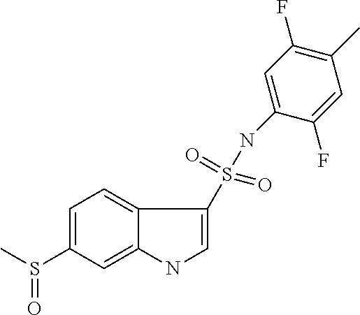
C1=C(S(C)=O)C=C2C(=C1)C(S(NC1=CC(F)=C(C)C=C1F)(=O)=O)=CN2
